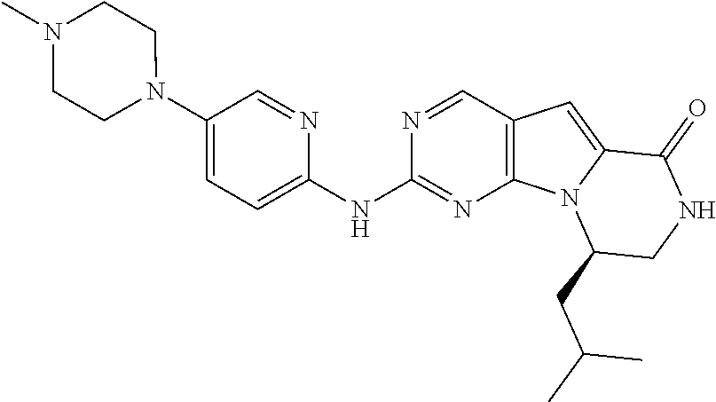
C1(NC2=CC=C(N3CCN(C)CC3)C=N2)=NC2=C(C=N1)C=C1N2C(CC(C)C)CNC1=O
